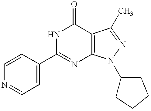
C1=CN=CC=C1C1=NC2=C(C(=O)N1)C(C)=NN2C1CCCC1
